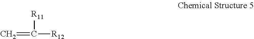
C=C([R11])[R12]
